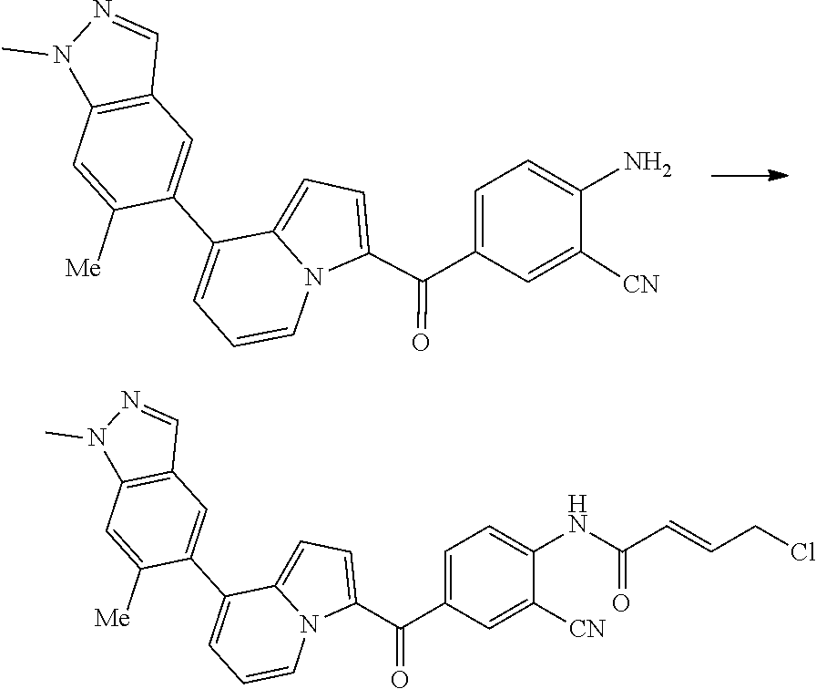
C1=NN(C)C2=C1C=C(C1=CC=CN3C1=CC=C3C(C1=CC=C(N)C([CN])=C1)=O)C([Me])=C2.C1=NN(C)C2=C1C=C(C1=CC=CN3C1=CC=C3C(C1=CC=C(NC(C=CCCl)=O)C([CN])=C1)=O)C([Me])=C2
